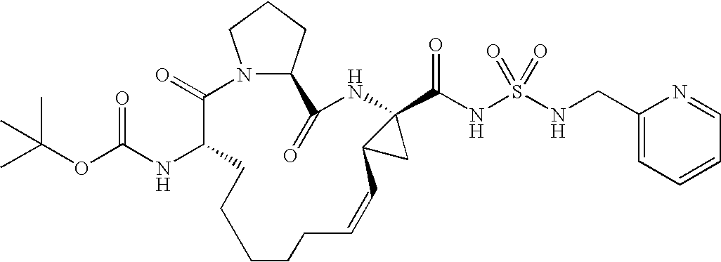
N12C(CCC1)C(=O)NC1(C(NS(=O)(=O)NCC3=CC=CC=N3)=O)C(C1)C=CCCCCCC(NC(OC(C)(C)C)=O)C2=O
